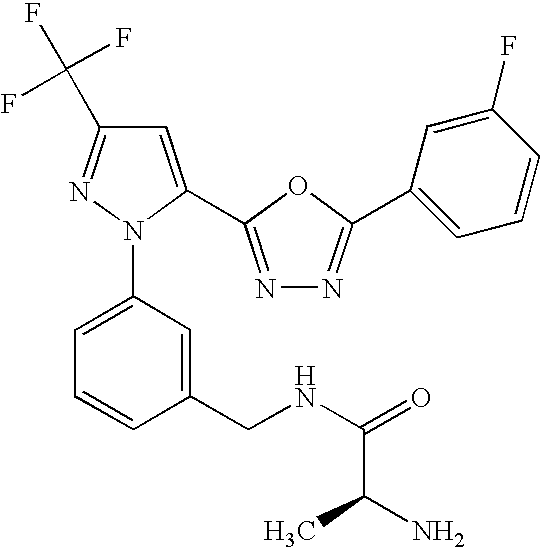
C1=C(C2=NN=C(C3=CC=CC(F)=C3)O2)N(C2=CC=CC(CNC(=O)C(N)C)=C2)N=C1C(F)(F)F
